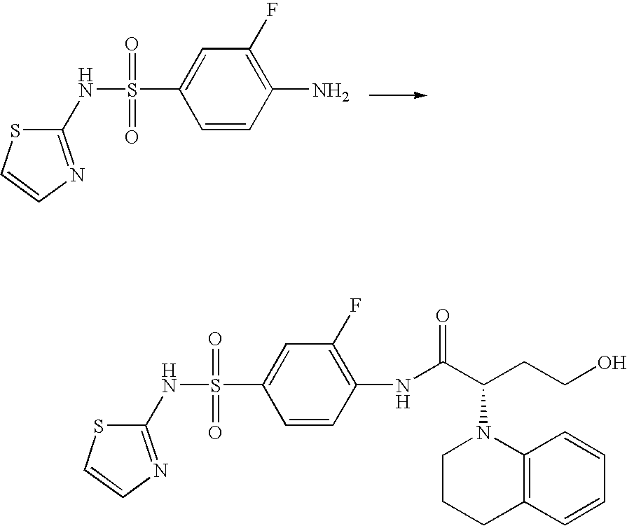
S(=O)(=O)(C1=CC(F)=C(N)C=C1)NC1=NC=CS1.S(=O)(=O)(C1=CC(F)=C(NC(C(CCO)N2CCCC3=C2C=CC=C3)=O)C=C1)NC1=NC=CS1
